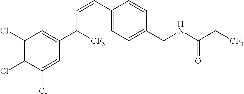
C(=CC1=CC=C(CNC(C[CF3])=O)C=C1)C(C1=CC(Cl)=C(Cl)C(Cl)=C1)[CF3]
